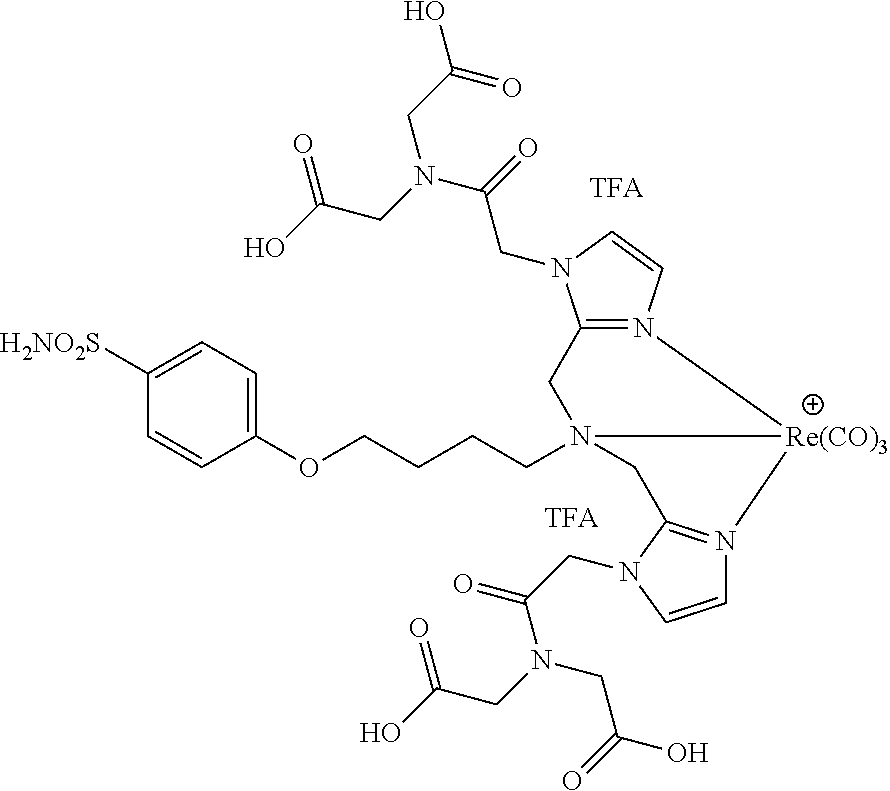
C1([H2NO2S])=CC=C(OCCCCN23CC4=N(C=CN4CC(N(CC(=O)O)CC(=O)O)=O)[Re(CO)3]2N2=C(C3)N(CC(=O)N(CC(=O)O)CC(=O)O)C=C2)C=C1
